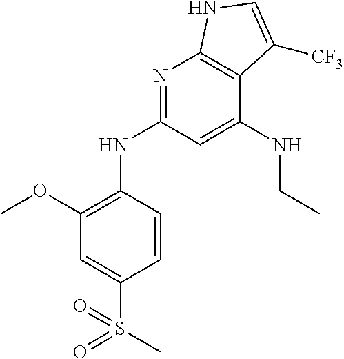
COC1=C(NC2=NC3=C(C(NCC)=C2)C([CF3])=CN3)C=CC(S(C)(=O)=O)=C1
